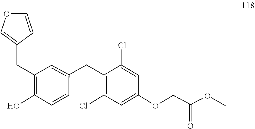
C(C(=O)OC)OC1=CC(Cl)=C(CC2=CC(CC3=COC=C3)=C(O)C=C2)C(Cl)=C1
